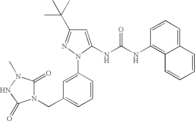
C1=C(NC(NC2=C3C(=CC=C2)C=CC=C3)=O)N(C2=CC(CN3C(=O)N(C)NC3=O)=CC=C2)N=C1C(C)(C)C
